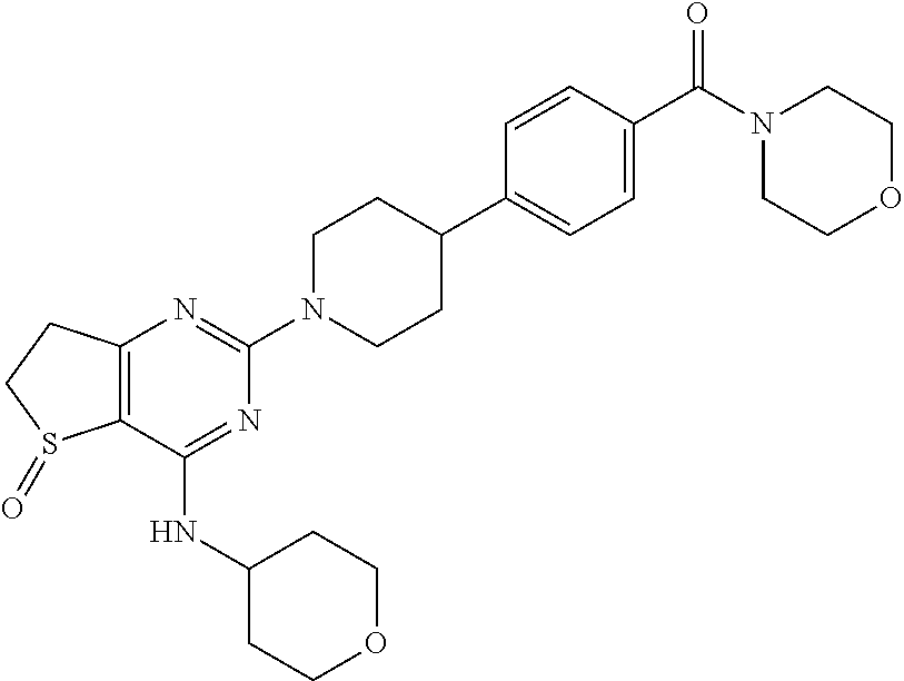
C12=C(C(NC3CCOCC3)=NC(N3CCC(C4=CC=C(C(N5CCOCC5)=O)C=C4)CC3)=N1)S(=O)CC2
